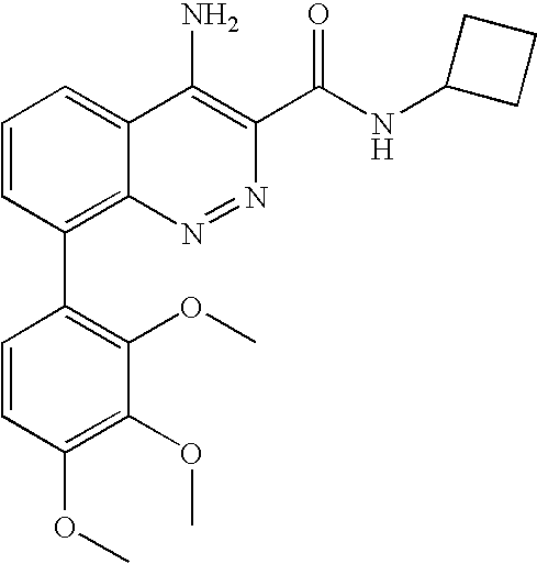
C1=CC(C2=C(OC)C(OC)=C(OC)C=C2)=C2C(=C1)C(N)=C(C(NC1CCC1)=O)N=N2
